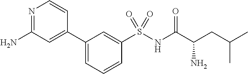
N1=C(N)C=C(C2=CC=CC(S(NC(C(CC(C)C)N)=O)(=O)=O)=C2)C=C1
